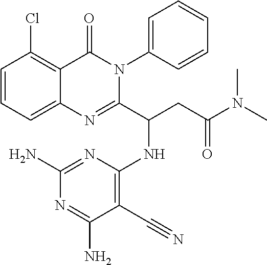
C1=CC=C2C(=C1Cl)C(=O)N(C1=CC=CC=C1)C(C(NC1=C(C#N)C(N)=NC(N)=N1)CC(N(C)C)=O)=N2
